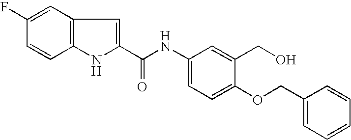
C12=C(C=C(F)C=C1)C=C(C(NC1=CC=C(OCC3=CC=CC=C3)C(CO)=C1)=O)N2
